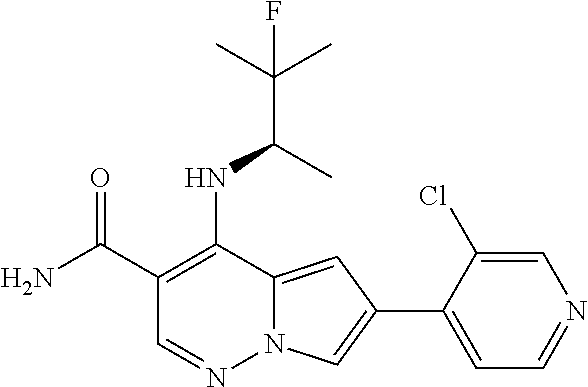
C1(C(N)=O)=C(NC(C(C)(C)F)C)C2=CC(C3=CC=NC=C3Cl)=CN2N=C1
